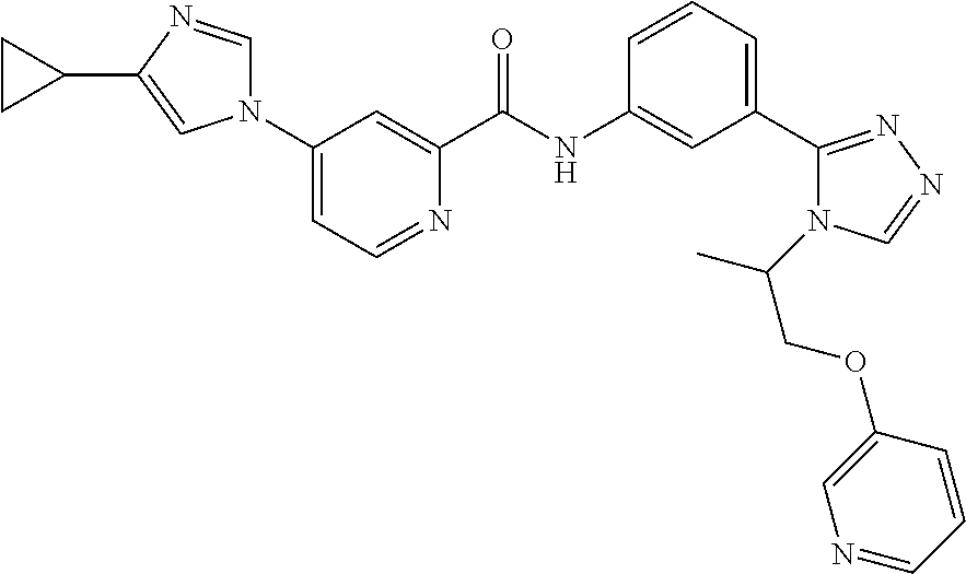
C1(N2C=NC(C3CC3)=C2)=CC=NC(C(NC2=CC(C3=NN=CN3C(C)COC3=CN=CC=C3)=CC=C2)=O)=C1
